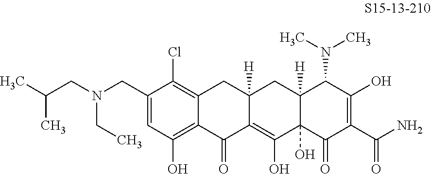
C12=C(Cl)C(CN(CC(C)C)CC)=CC(O)=C1C(=O)C1=C(O)C3(O)C([H])(CC1([H])C2)C(N(C)C)C(O)=C(C(N)=O)C3=O
